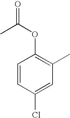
C1=CC(Cl)=CC(C)=C1OC(=O)C
